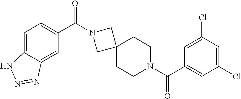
C1=C2C(=CC(C(=O)N3CC4(C3)CCN(C(C3=CC(Cl)=CC(Cl)=C3)=O)CC4)=C1)N=NN2
